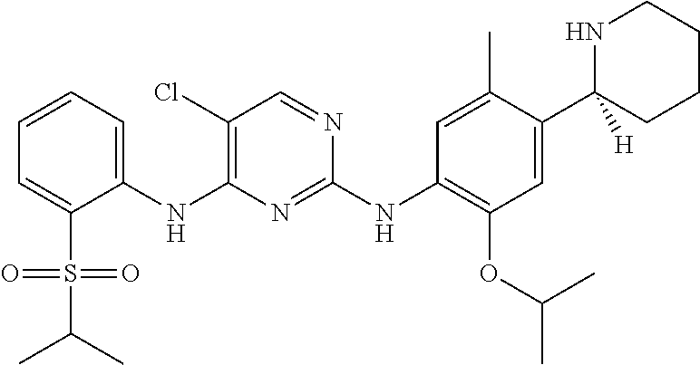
C1(NC2=C(Cl)C=NC(NC3=C(OC(C)C)C=C(C4([H])CCCCN4)C(C)=C3)=N2)=CC=CC=C1S(=O)(=O)C(C)C
